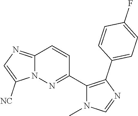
C12=NC=C([NC])N1N=C(C1=C(C3=CC=C(F)C=C3)N=CN1C)C=C2
